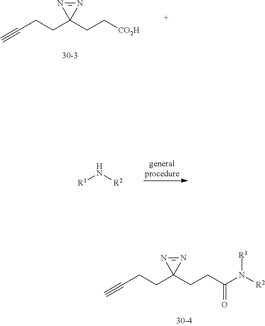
N1=NC1(CCC#C)CC[CO2H].[R1]N[R2].N1=NC1(CCC#C)CCC(N([R2])[R1])=O
